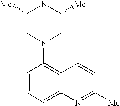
C1=CC=C2C(=C1N1CC([Me])NC([Me])C1)C=CC([Me])=N2
